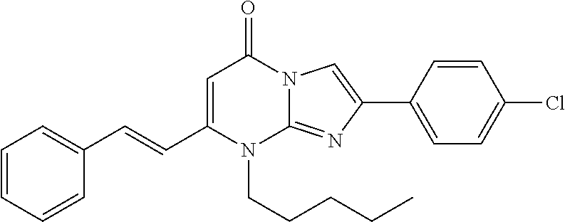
C1(C=CC2=CC=CC=C2)=CC(=O)N2C(=NC(C3=CC=C(Cl)C=C3)=C2)N1CCCCC
